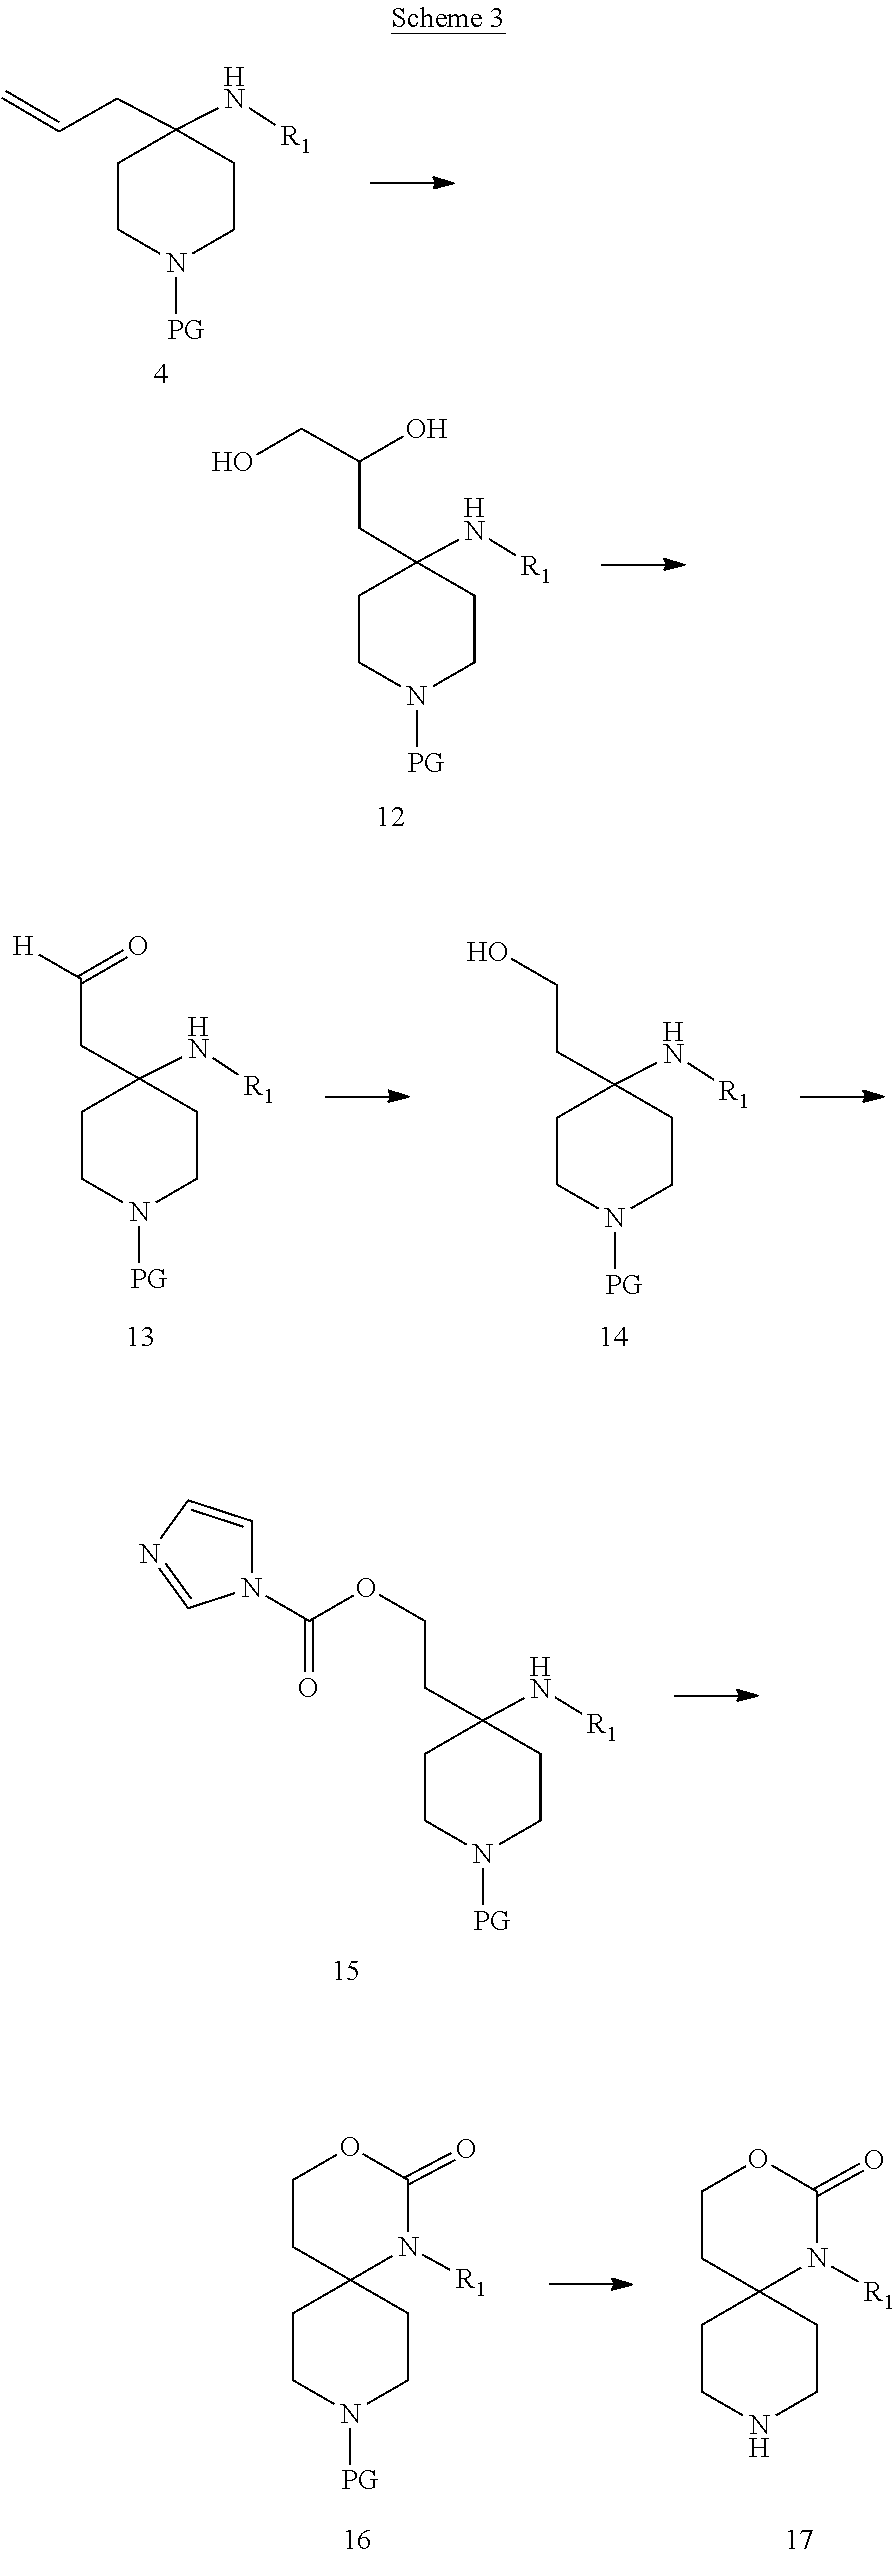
N1([PG])CCC(CC=C)(N[R1])CC1.N1([PG])CCC(CC(CO)O)(N[R1])CC1.N1([PG])CCC(CC([H])=O)(N[R1])CC1.N1([PG])CCC(CCO)(N[R1])CC1.N1([PG])CCC(CCOC(N2C=CN=C2)=O)(N[R1])CC1.N1([PG])CCC2(CC1)CCOC(=O)N2[R1].C1CNCCC12CCOC(=O)N2[R1]
